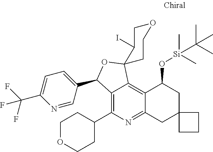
C12=C(C3CCOCC3)N=C3C(=C1C1(OC2C2=CC=C(C(F)(F)F)N=C2)CCOCC1I)C(O[Si](C)(C(C)(C)C)C)CC1(C3)CCC1
